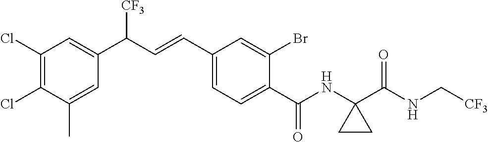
C1(Cl)=C(Cl)C(C)=CC(C(C=CC2=CC=C(C(NC3(C(NC[CF3])=O)CC3)=O)C(Br)=C2)[CF3])=C1
